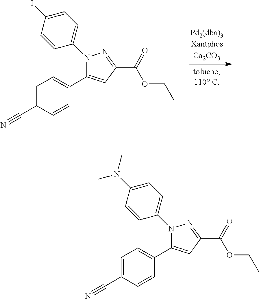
N1(C2=CC=C(N(C)C)C=C2)C(C2=CC=C(C#N)C=C2)=CC(C(=O)OCC)=N1.N1(C2=CC=C(I)C=C2)C(C2=CC=C(C#N)C=C2)=CC(C(=O)OCC)=N1
